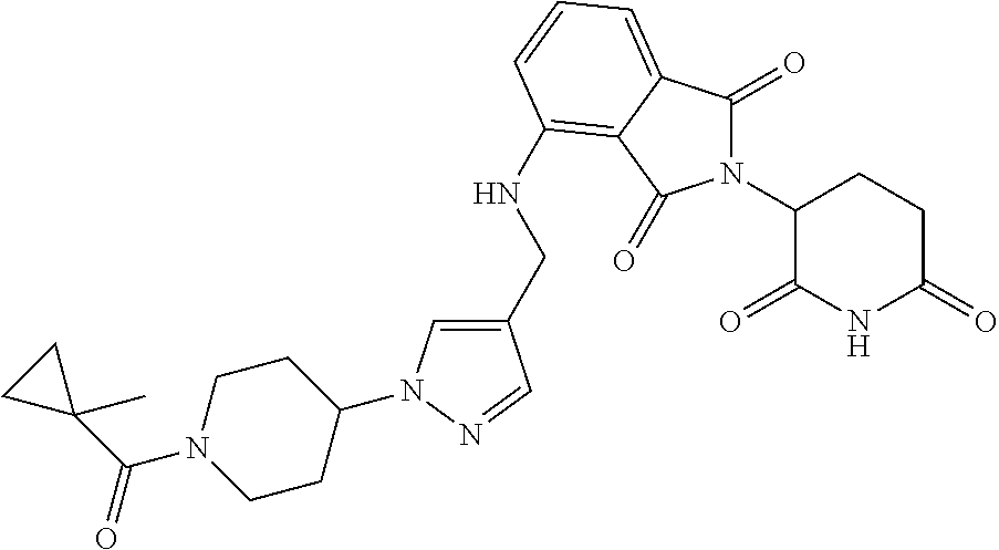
C1(CNC2=C3C(=CC=C2)C(=O)N(C2C(=O)NC(=O)CC2)C3=O)=CN(C2CCN(C(C3(C)CC3)=O)CC2)N=C1
